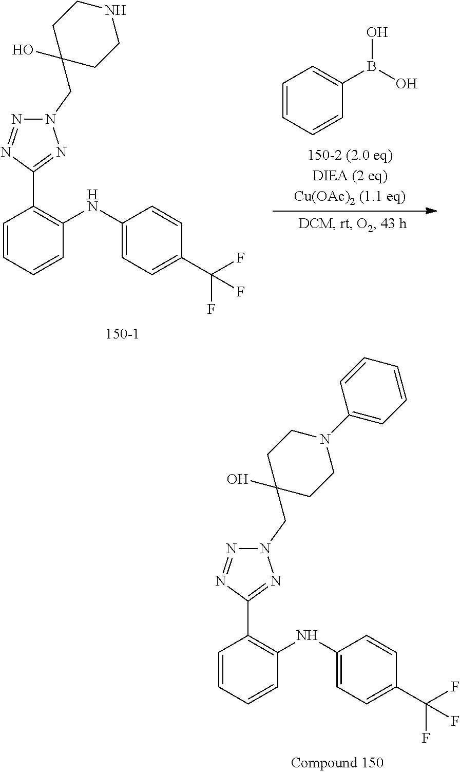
C1=CC=CC(NC2=CC=C(C(F)(F)F)C=C2)=C1C1=NN(CC2(O)CCN(C3=CC=CC=C3)CC2)N=N1.C1=CC=CC(NC2=CC=C(C(F)(F)F)C=C2)=C1C1=NN(CC2(O)CCNCC2)N=N1.C1=CC=CC(B(O)O)=C1
